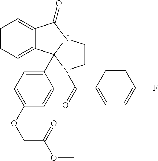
C12=CC=CC=C1C1(C3=CC=C(OCC(OC)=O)C=C3)N(C2=O)CCN1C(C1=CC=C(F)C=C1)=O
